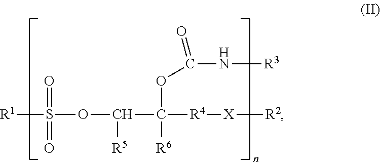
[R1]S(OC([R5])C(OC(=O)N[R3])([R6])[R4][X][R2])(=O)=O
